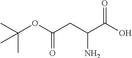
C(CC(C(O)=O)N)(OC(C)(C)C)=O
